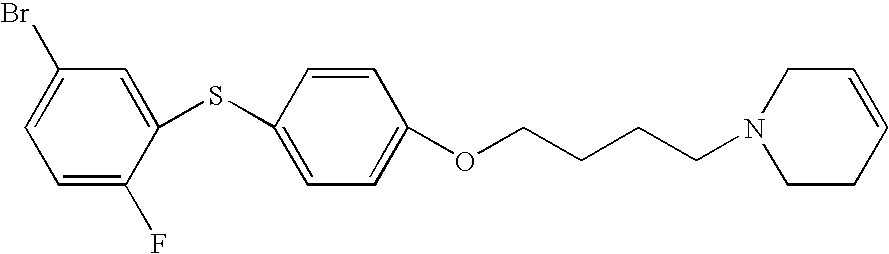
C1(SC2=CC=C(OCCCCN3CCC=CC3)C=C2)=CC(Br)=CC=C1F
